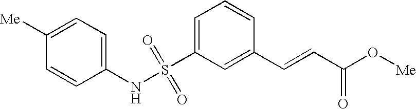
C1([Me])=CC=C(NS(C2=CC=CC(C=CC(O[Me])=O)=C2)(=O)=O)C=C1
